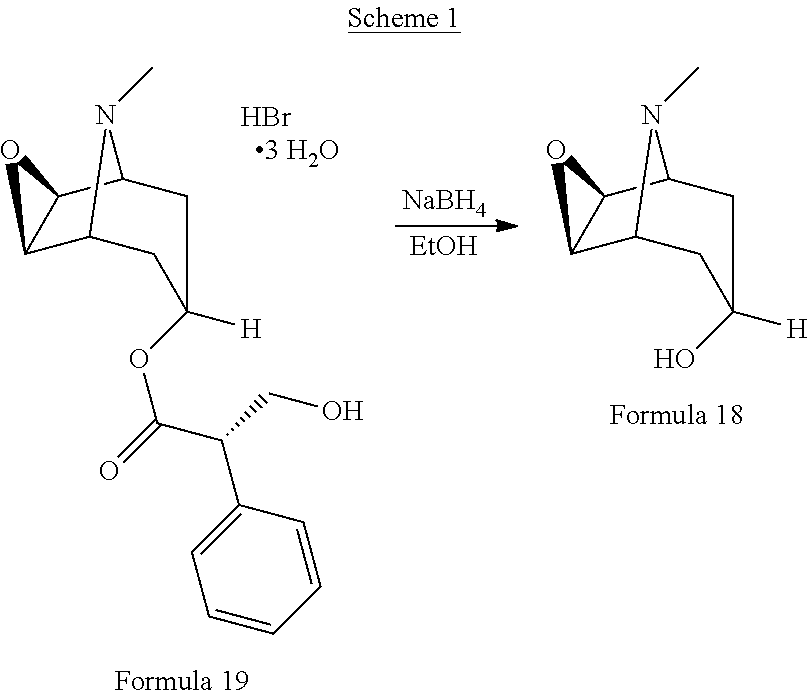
C12C3CC(OC(=O)C(CO)C4=CC=CC=C4)([H])CC(C1O2)N3C.Br.[NaBH4].[EtOH].C12C3CC(O)([H])CC(C1O2)N3C
